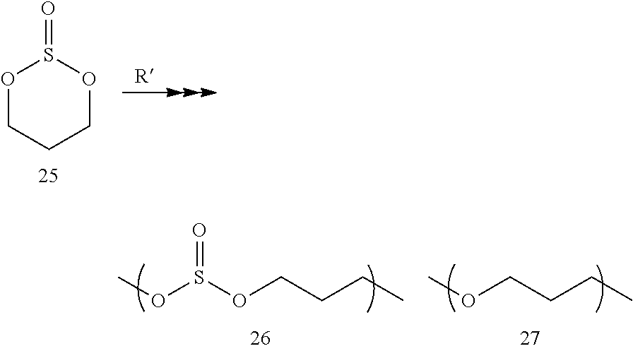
O1CCCOS1=O.COS(OCCCC)=O.COCCCC
